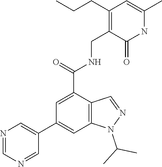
C1=NC=C(C2=CC3=C(C(C(=O)NCC4=C(CCC)C=C(C)NC4=O)=C2)C=NN3C(C)C)C=N1
